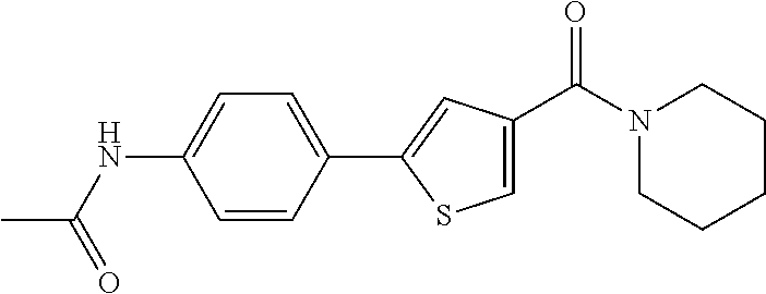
N1(C(C2=CSC(C3=CC=C(NC(=O)C)C=C3)=C2)=O)CCCCC1
